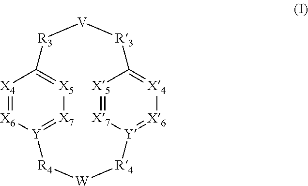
[X4]1=[X6][Y]2=[X7][X5]=C1[R3][V][R3]C1=[X4][X6]=[Y]([X7]=[X5]1)[R4][W][R4]2
